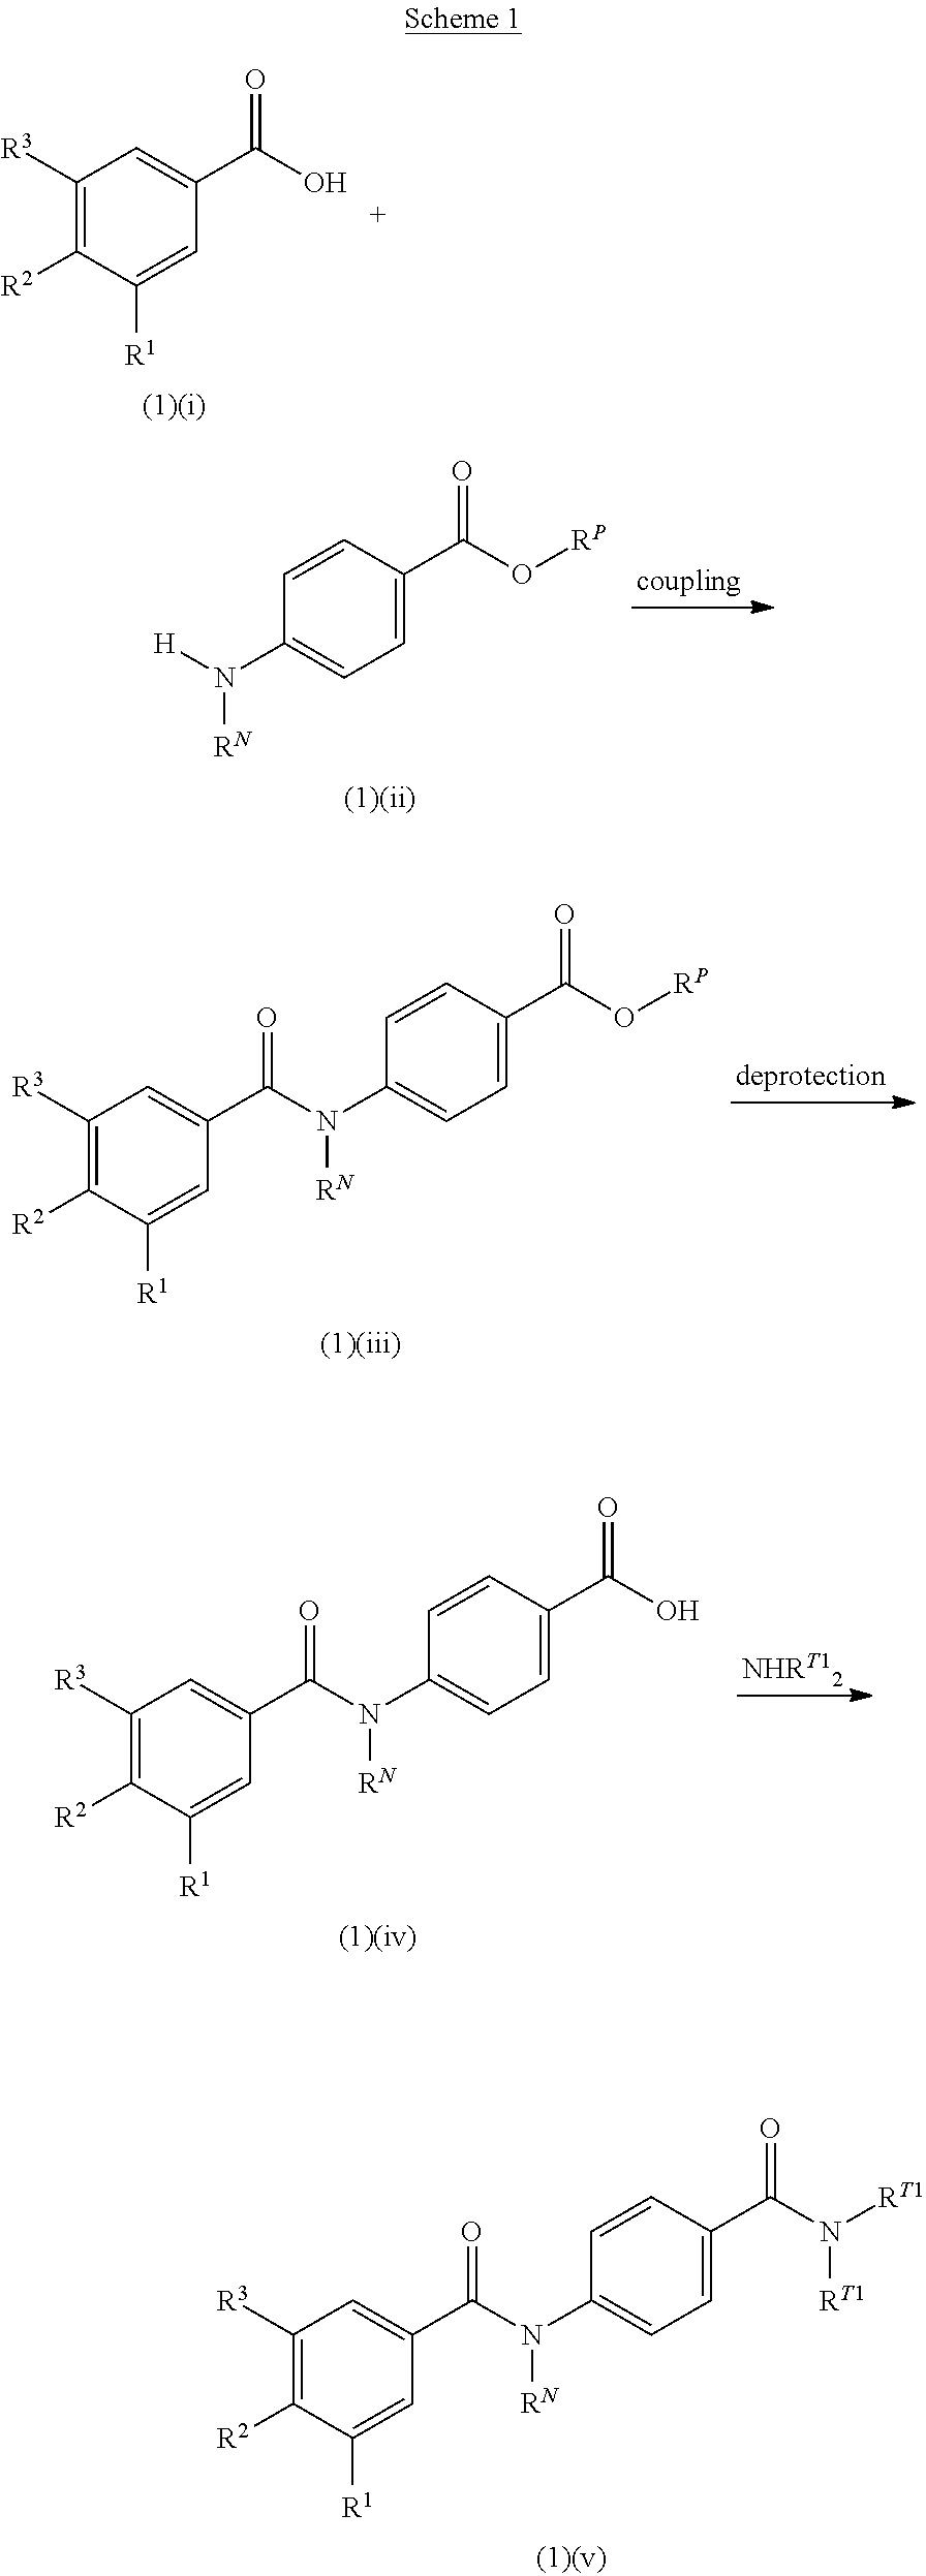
C1([R3])=C([R2])C([R1])=CC(C(O)=O)=C1.N(C1=CC=C(C(O[RP])=O)C=C1)([H])[RN].C1([R3])=C([R2])C([R1])=CC(C(=O)N(C2=CC=C(C(O[RP])=O)C=C2)[RN])=C1.C1([R3])=C([R2])C([R1])=CC(C(=O)N(C2=CC=C(C(O)=O)C=C2)[RN])=C1.C1([R3])=C([R2])C([R1])=CC(C(=O)N(C2=CC=C(C(N([RT1])[RT1])=O)C=C2)[RN])=C1
